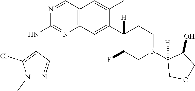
C12=C(C=C(C3([H])C(F)CN(C4([H])COCC4O)CC3)C(C)=C1)N=C(NC1=C(Cl)N(C)N=C1)N=C2
